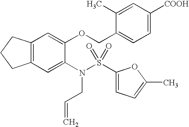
C12=C(C=C(N(CC=C)S(C3=CC=C(C)O3)(=O)=O)C(OCC3=CC=C([COOH])C=C3C)=C1)CCC2
